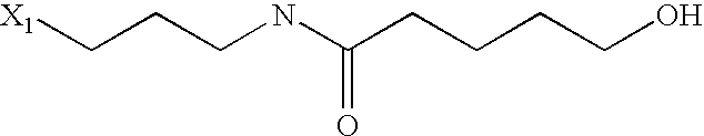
[X1]CCCNC(CCCCO)=O
